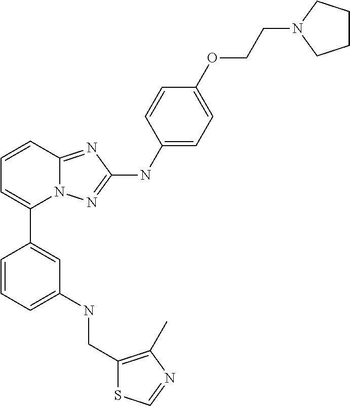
C1=CC2=NC(NC3=CC=C(OCCN4CCCC4)C=C3)=NN2C(C2=CC(NCC3=C(C)N=CS3)=CC=C2)=C1
